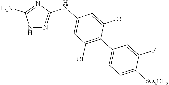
N1N=C(NC2=CC(Cl)=C(C3=CC=C([SO2CH3])C(F)=C3)C(Cl)=C2)N=C1N
